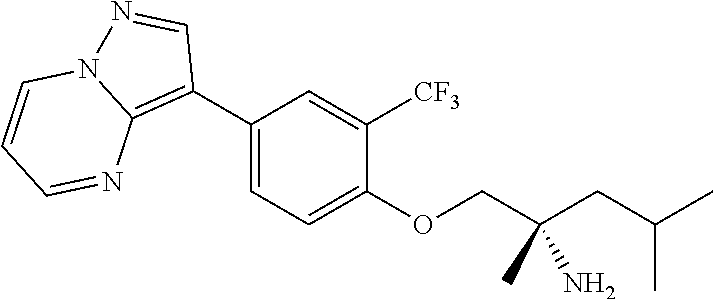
C1(C2=C3N(N=C2)C=CC=N3)=CC=C(OCC(CC(C)C)(C)N)C([CF3])=C1
